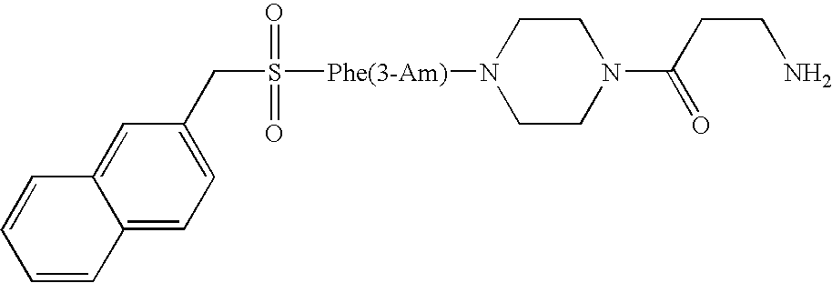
C12=CC(CS([Phe(3-Am)]N3CCN(C(CCN)=O)CC3)(=O)=O)=CC=C1C=CC=C2
